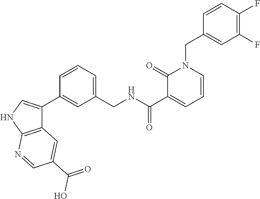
C12=C(NC=C1C1=CC(CNC(C3=CC=CN(CC4=CC(F)=C(F)C=C4)C3=O)=O)=CC=C1)N=CC(C(=O)O)=C2
